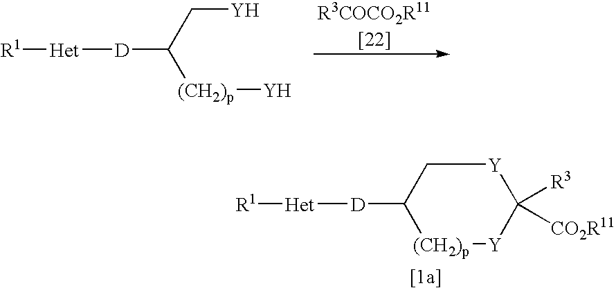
[D]([Het][R1])C([(CH2)p][Y])C[Y].[D]([Het][R1])C1[(CH2)p][Y]C([R3])([CO2R11])[Y]C1
